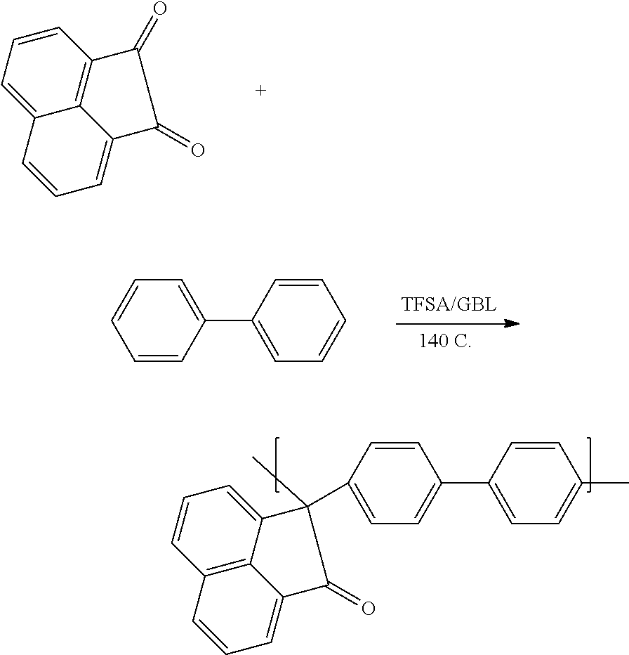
C1=CC=C2C3=C1C(=O)C(=O)C3=CC=C2.C1=CC(C2=CC=CC=C2)=CC=C1.C1=C(C2(C)C3=CC=CC4=C3C(=CC=C4)C2=O)C=CC(C2=CC=C(C)C=C2)=C1
